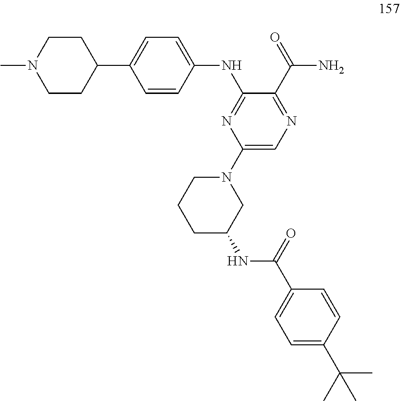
CN1CCC(C2=CC=C(NC3=NC(N4CC(NC(C5=CC=C(C(C)(C)C)C=C5)=O)CCC4)=CN=C3C(=O)N)C=C2)CC1
